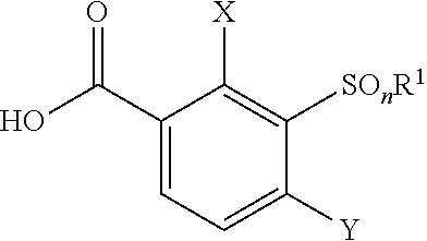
C1(C(O)=O)=CC=C([Y])C([SOnR1])=C1[X]
